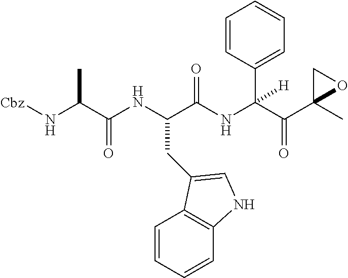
[Cbz]NC(C(NC(C(NC(C(C1(C)OC1)=O)(C1=CC=CC=C1)[H])=O)CC1=CNC2=C1C=CC=C2)=O)C
